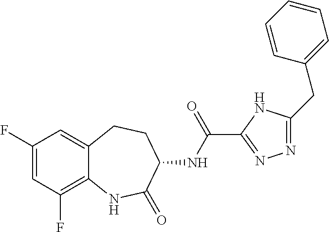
C1(F)=CC(F)=C2C(=C1)CCC(NC(=O)C1=NN=C(CC3=CC=CC=C3)N1)C(=O)N2
